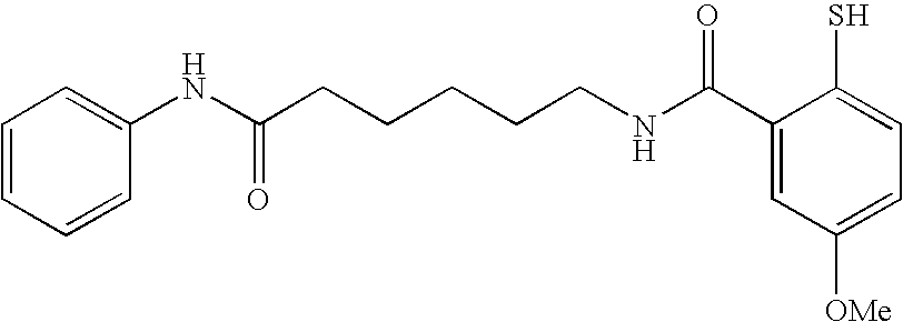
C1=CC=CC(NC(CCCCCNC(C2=CC([OMe])=CC=C2S)=O)=O)=C1
